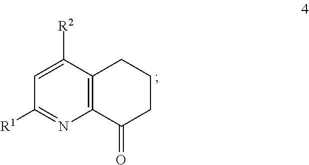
C12=C(C([R2])=CC([R1])=N1)CCCC2=O
